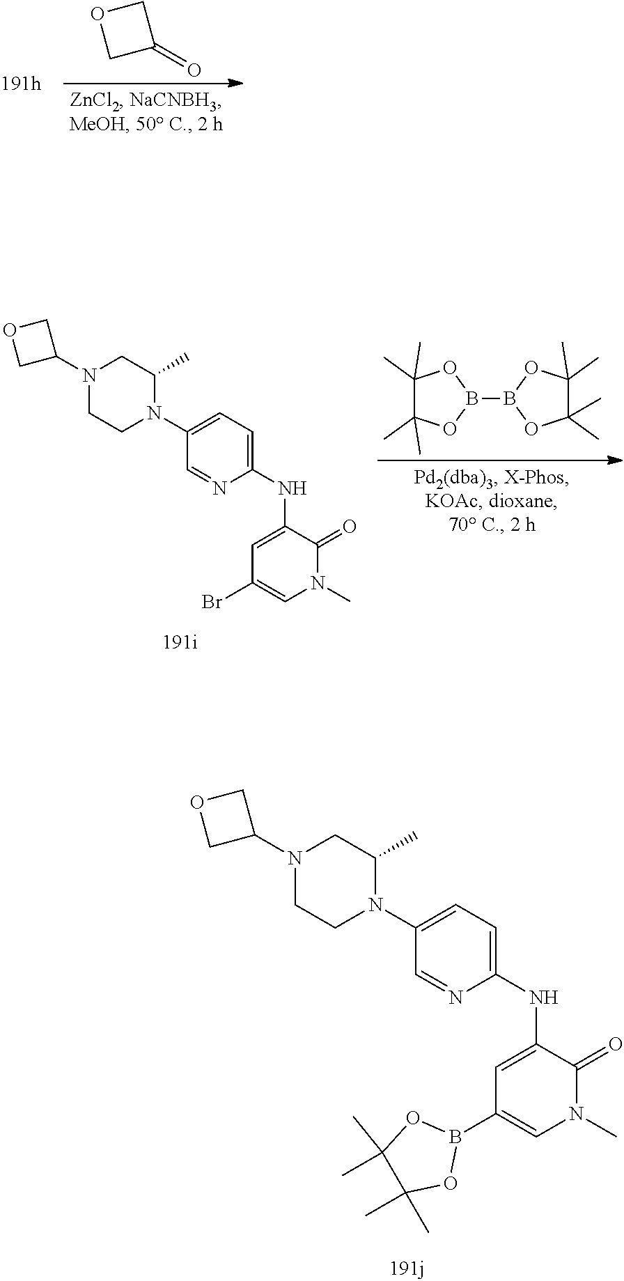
C1C(=O)CO1.C1(C)(C)C(C)(C)OB(B2OC(C)(C)C(C)(C)O2)O1.C1(N2C(C)CN(C3COC3)CC2)=CC=C(NC2=CC(Br)=CN(C)C2=O)N=C1.C1(N2C(C)CN(C3COC3)CC2)=CC=C(NC2=CC(B3OC(C)(C)C(C)(C)O3)=CN(C)C2=O)N=C1
